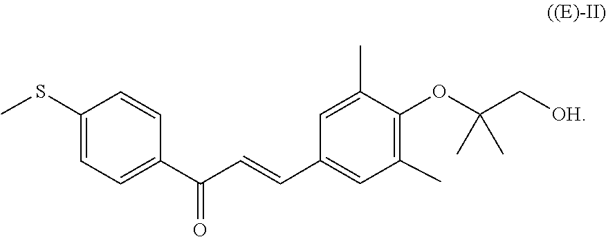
CSC1=CC=C(C(C=CC2=CC(C)=C(OC(C)(C[OH])C)C(C)=C2)=O)C=C1
